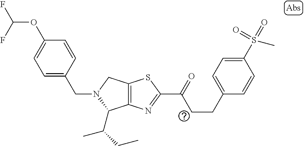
C(CC1=CC=C(S(C)(=O)=O)C=C1)C(=O)C1=NC2=C(S1)CN(CC1=CC=C(OC(F)F)C=C1)C2C(CC)C
